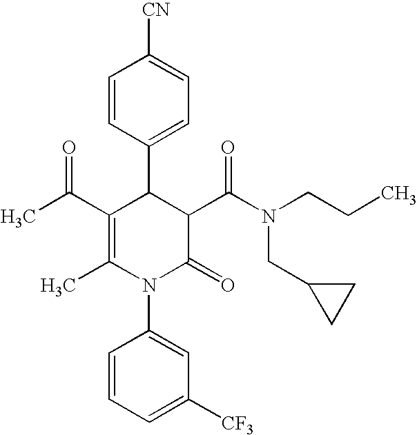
C1=CC(C2C(C(C)=O)=C(C)N(C3=CC([CF3])=CC=C3)C(=O)C2C(N(CCC)CC2CC2)=O)=CC=C1[CN]
